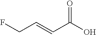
O=C(O)C=CCF
